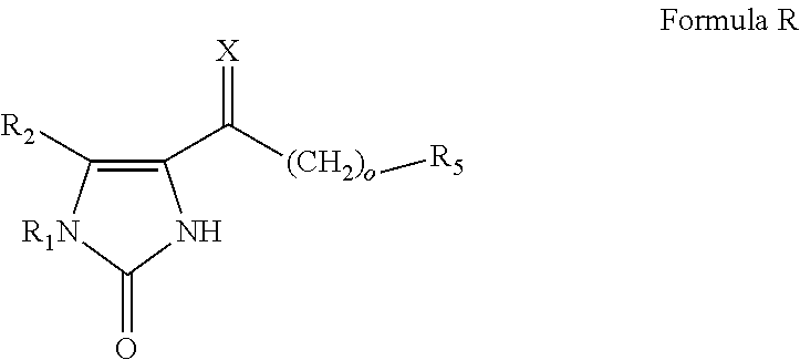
C1(C([(CH2)o][R5])=[X])=C([R2])[R1N]C(=O)N1
